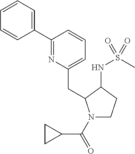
C1(C2=CC=CC=C2)=NC(CC2N(C(=O)C3CC3)CCC2NS(C)(=O)=O)=CC=C1
